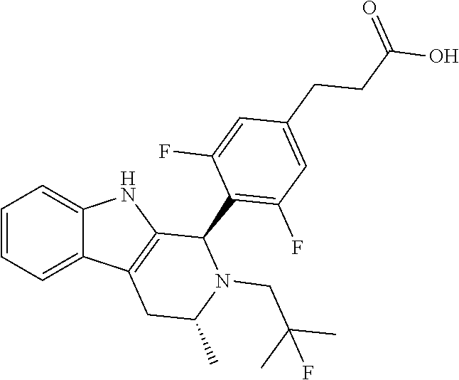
C1=CC=C2C(=C1)NC1=C2CC(C)N(CC(C)(C)F)C1C1=C(F)C=C(CCC(O)=O)C=C1F
